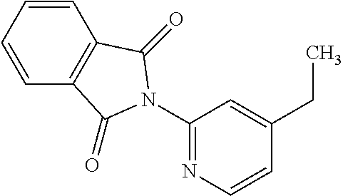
C1=CC=CC2=C1C(=O)N(C1=NC=CC(CC)=C1)C2=O
